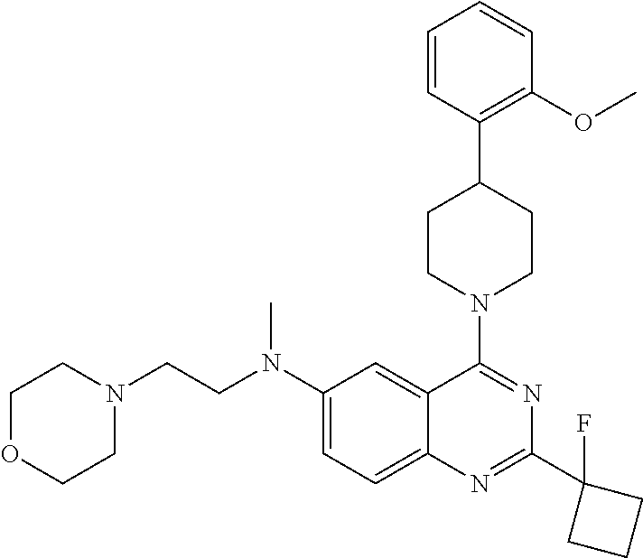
C1(N(CCN2CCOCC2)C)=CC=C2C(=C1)C(N1CCC(C3=C(OC)C=CC=C3)CC1)=NC(C1(F)CCC1)=N2
